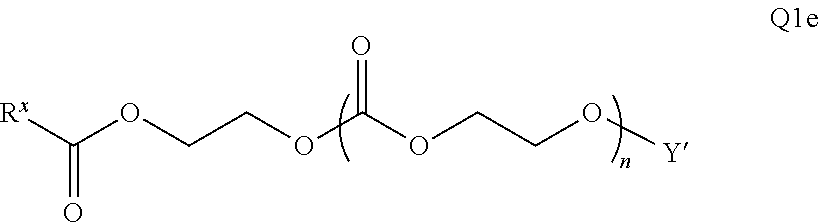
O(CCOC(OCCO[Y])=O)C([Rx])=O
